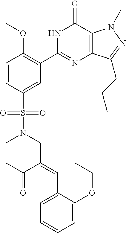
N1C(C2=C(OCC)C=CC(S(N3CCC(=O)C(=CC4=CC=CC=C4OCC)C3)(=O)=O)=C2)=NC2=C(C1=O)N(C)N=C2CCC
